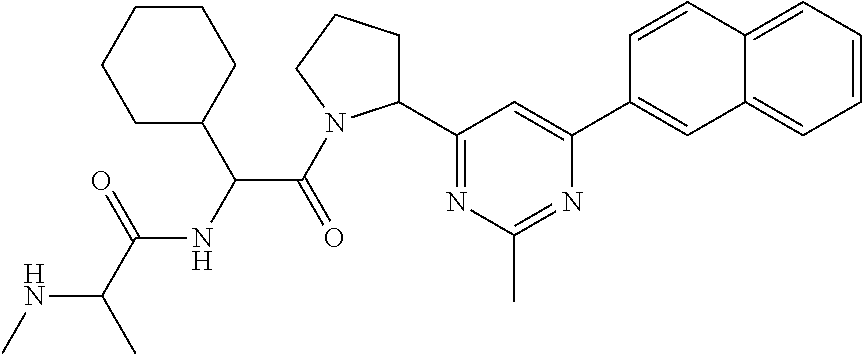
N(C(C)C(=O)NC(C(=O)N1C(C2=NC(C)=NC(C3=CC4=CC=CC=C4C=C3)=C2)CCC1)C1CCCCC1)C
